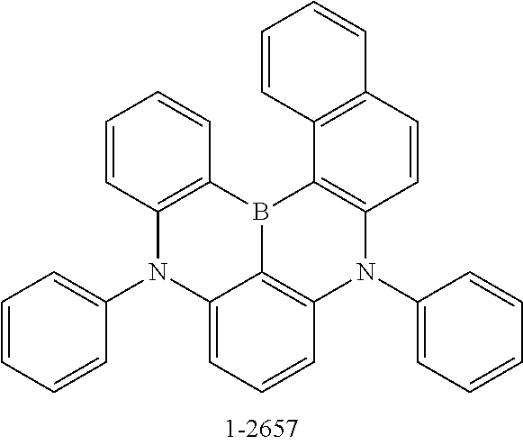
C12=CC=CC3=C1B(C1=C(N3C3=CC=CC=C3)C=CC3=C1C=CC=C3)C1=C(N2C2=CC=CC=C2)C=CC=C1
